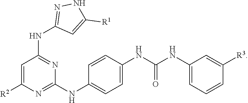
C1=C([R2])N=C(NC2=CC=C(NC(NC3=CC=CC([R3])=C3)=O)C=C2)N=C1NC1=NNC([R1])=C1
